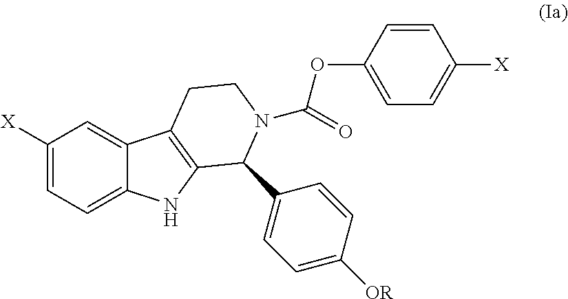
C1([X])=CC=C2C(=C1)C1=C(N2)C(C2=CC=C([OR])C=C2)N(C(=O)OC2=CC=C([X])C=C2)CC1
